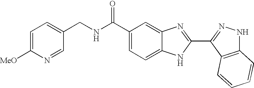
C1(C(NCC2=CC=C([MeO])N=C2)=O)=CC=C2C(=C1)N=C(C1=NNC3=C1C=CC=C3)N2
